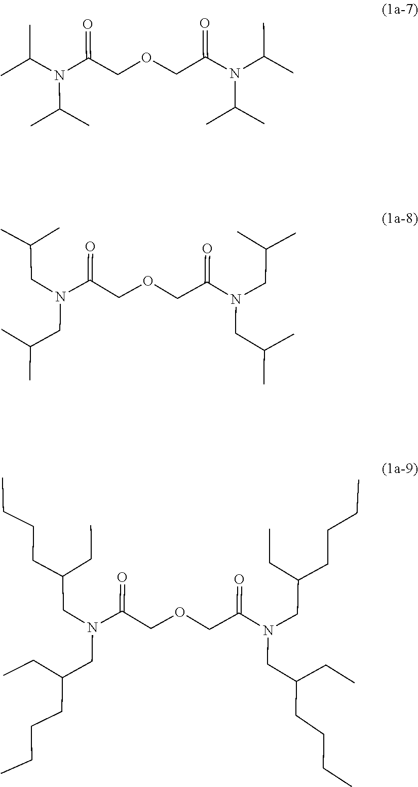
CC(N(C(COCC(N(C(C)C)C(C)C)=O)=O)C(C)C)C.C(N(C(COCC(N(CC(C)C)CC(C)C)=O)=O)CC(C)C)C(C)C.C(N(C(COCC(N(CC(CCCC)CC)CC(CCCC)CC)=O)=O)CC(CC)CCCC)C(CCCC)CC
